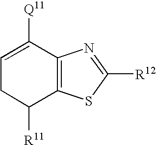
C1([Q11])=CCC([R11])C2=C1N=C([R12])S2
